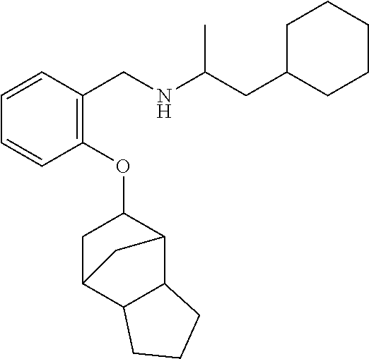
C1=CC=CC(CNC(CC2CCCCC2)C)=C1OC1CC2C3C(C1C2)CCC3
